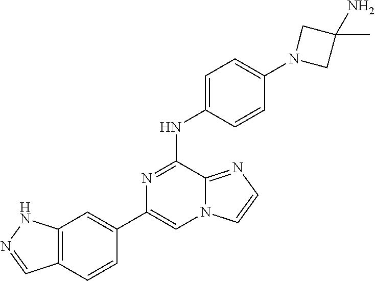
C1(C2=CC3=C(C=C2)C=NN3)=CN2C(=NC=C2)C(NC2=CC=C(N3CC(C)(N)C3)C=C2)=N1
